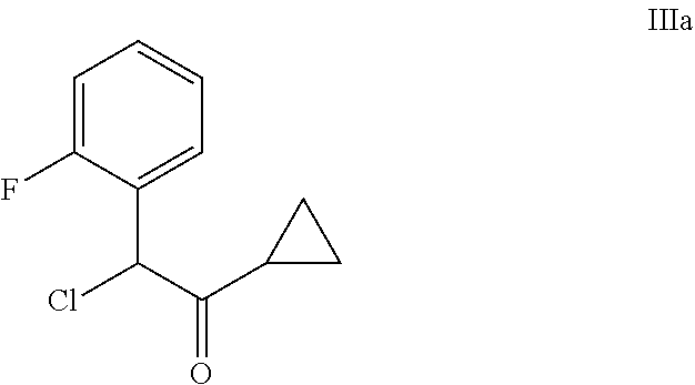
C1=C(F)C(C(C(C2CC2)=O)Cl)=CC=C1
